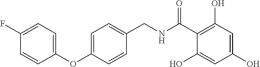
C1(CNC(C2=C(O)C=C(O)C=C2O)=O)=CC=C(OC2=CC=C(F)C=C2)C=C1
